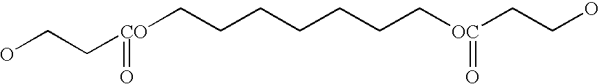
OCC[CO](=O)CCCCCCC[OC](=O)CCO
